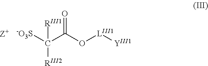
C([-O3S])(C(O[LIII1][YIII1])=O)([RIII2])[RIII1]
